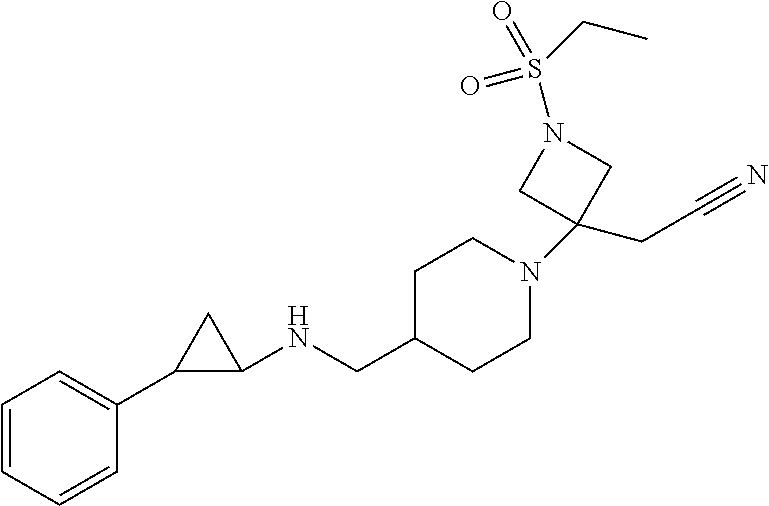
C1CN(C2(CC#N)CN(S(CC)(=O)=O)C2)CCC1CNC1CC1C1=CC=CC=C1
